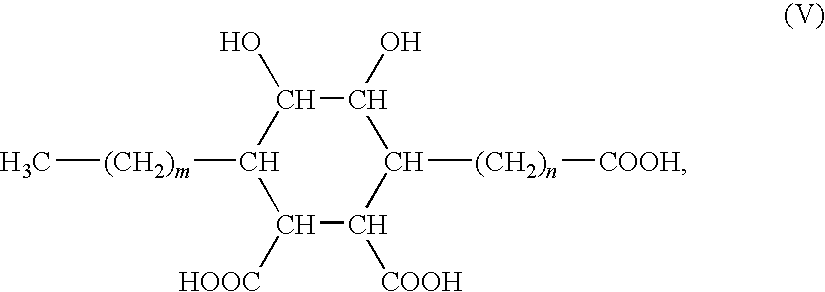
C1(O)C(O)C([(CH2)m]C)C([HOOC])C([COOH])C1[(CH2)n][COOH]
